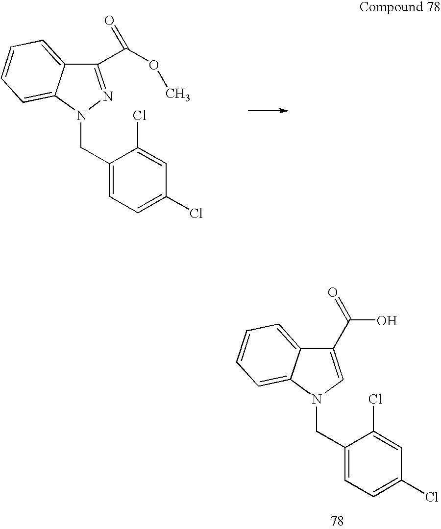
C1(C(OC)=O)=NN(CC2=CC=C(Cl)C=C2Cl)C2=CC=CC=C12.C1(C(O)=O)=CN(CC2=CC=C(Cl)C=C2Cl)C2=CC=CC=C12
